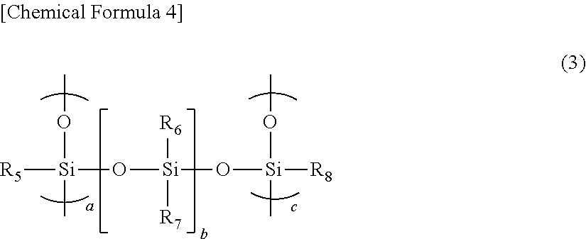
[R5][Si](OC)(C)O[Si](O[Si]([R8])(OC)C)([R6])[R7]
